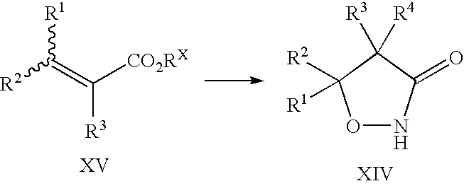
O1NC(=O)C([R4])([R3])C1([R2])[R1].[R2]C([R1])=C([CO2RX])[R3]
